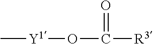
C[Y1]OC([R3])=O
